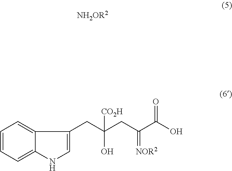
[NH2OR2].C1=CC=C2C(=C1)C(CC(CC(C(O)=O)=[NOR2])(O)[CO2H])=CN2
